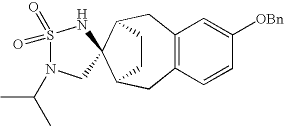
C12=C(CC3C4(C(C1)CC3)CN(C(C)C)S(=O)(=O)N4)C=C([OBn])C=C2
